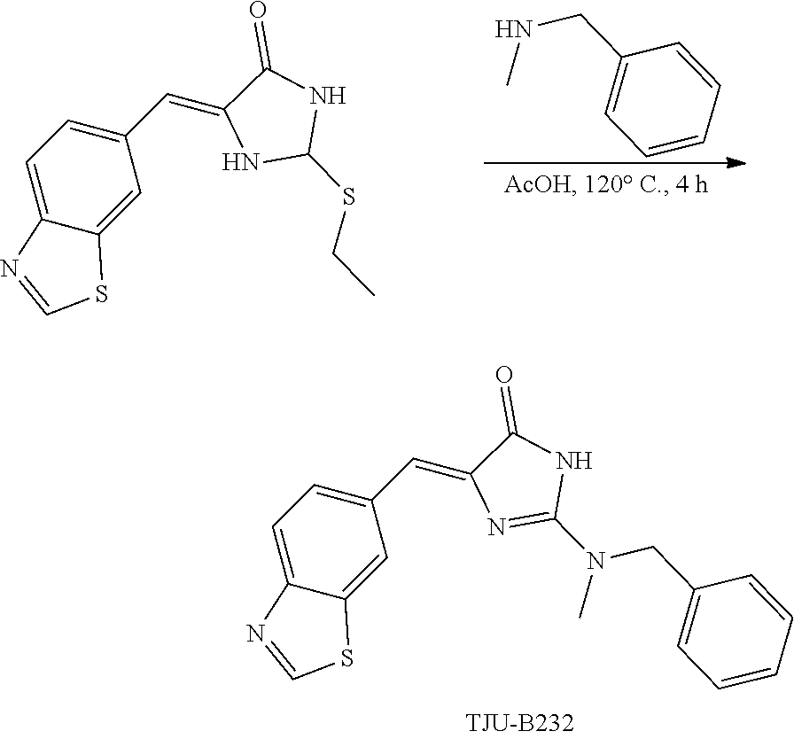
C1(C=C2NC(SCC)NC2=O)=CC=C2C(=C1)SC=N2.C1=CC(CNC)=CC=C1.C1(C=C2N=C(N(CC3=CC=CC=C3)C)NC2=O)=CC=C2C(=C1)SC=N2
